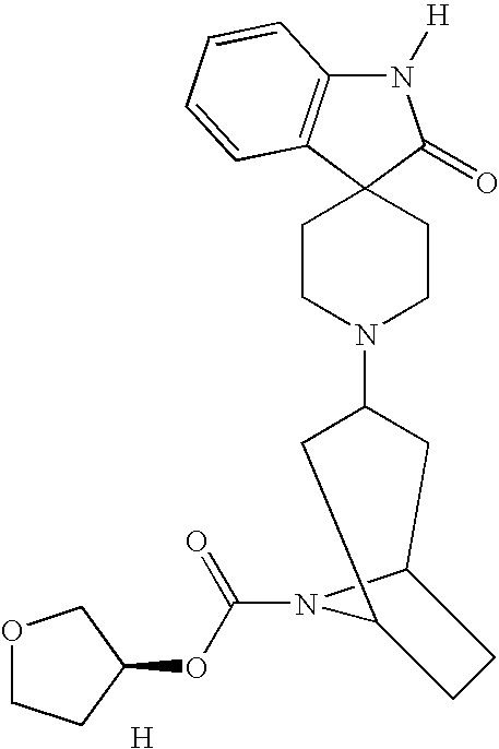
N1([H])C2=C(C3(C1=O)CCN(C1CC4N(C(OC5COCC5)=O)C(C1)CC4)CC3)C=CC=C2.[H]
